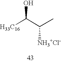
[H33C16]C(C(C)[NH3+Cl-])O
